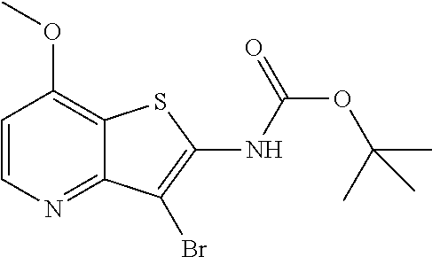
C1=CN=C2C(=C1OC)SC(NC(OC(C)(C)C)=O)=C2Br
